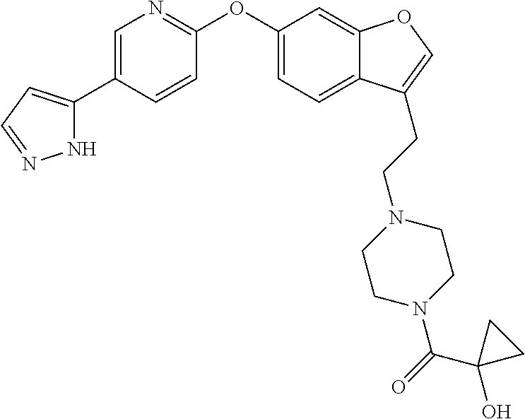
N1C(C2=CN=C(OC3=CC=C4C(=C3)OC=C4CCN3CCN(C(=O)C4(O)CC4)CC3)C=C2)=CC=N1
